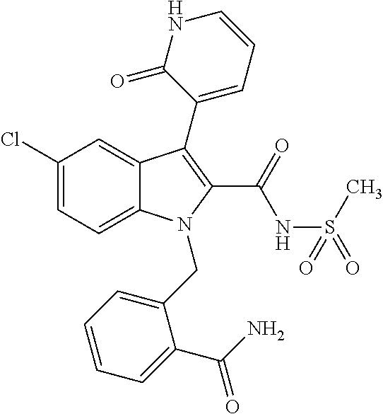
C1(Cl)=CC=C2C(=C1)C(C1=CC=CNC1=O)=C(C(NS(C)(=O)=O)=O)N2CC1=CC=CC=C1C(N)=O
